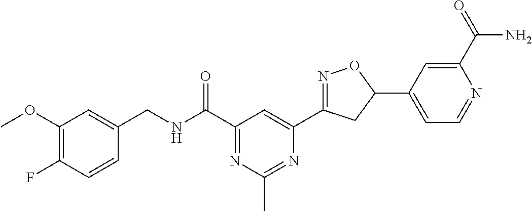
C1(OC)=C(F)C=CC(CNC(C2=NC(C)=NC(C3=NOC(C4=CC=NC(C(=O)N)=C4)C3)=C2)=O)=C1
